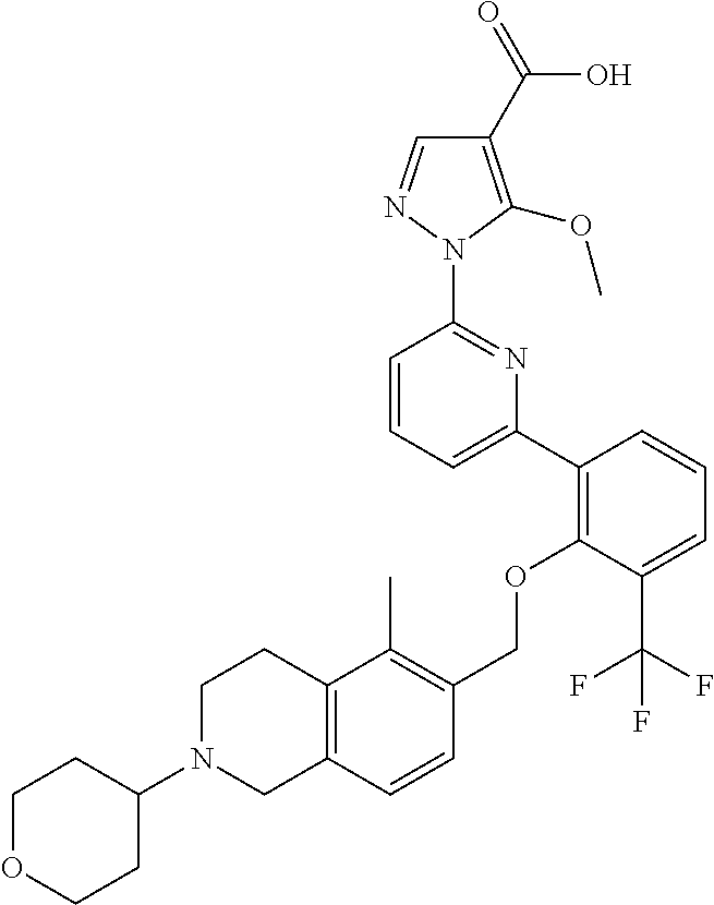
C1(C2=C(OCC3=C(C)C4=C(C=C3)CN(C3CCOCC3)CC4)C(C(F)(F)F)=CC=C2)=CC=CC(N2N=CC(C(=O)O)=C2OC)=N1
